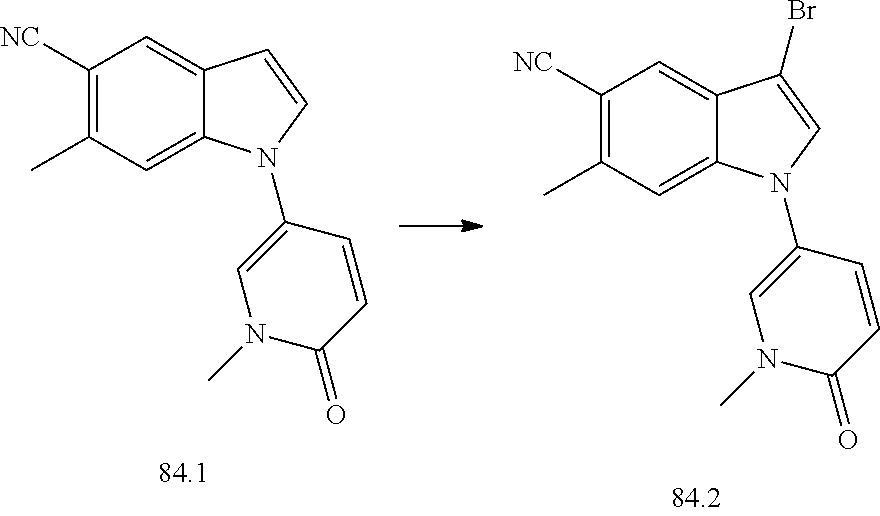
C1([NC])=C(C)C=C2C(=C1)C(Br)=CN2C1=CN(C)C(=O)C=C1.C1([NC])=C(C)C=C2C(=C1)C=CN2C1=CN(C)C(=O)C=C1
